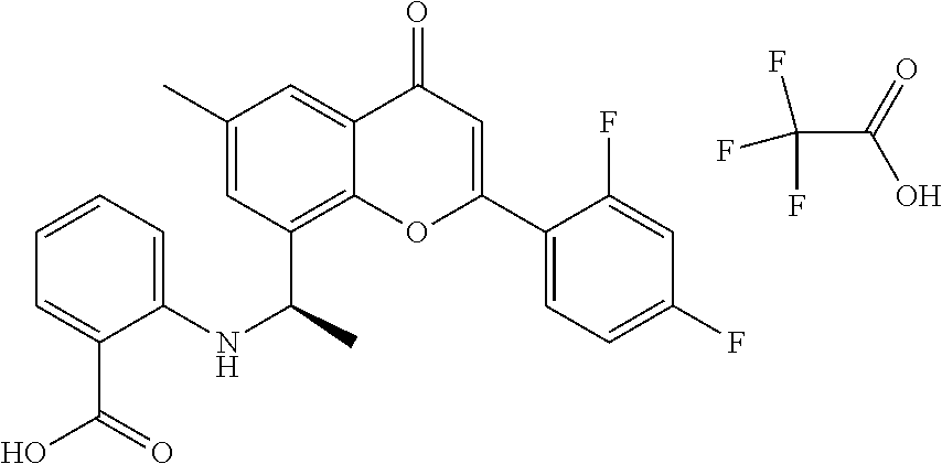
C1=C(C2=CC=C(F)C=C2F)OC2=C(C(NC3=CC=CC=C3C(=O)O)C)C=C(C)C=C2C1=O.FC(F)(C(=O)O)F
